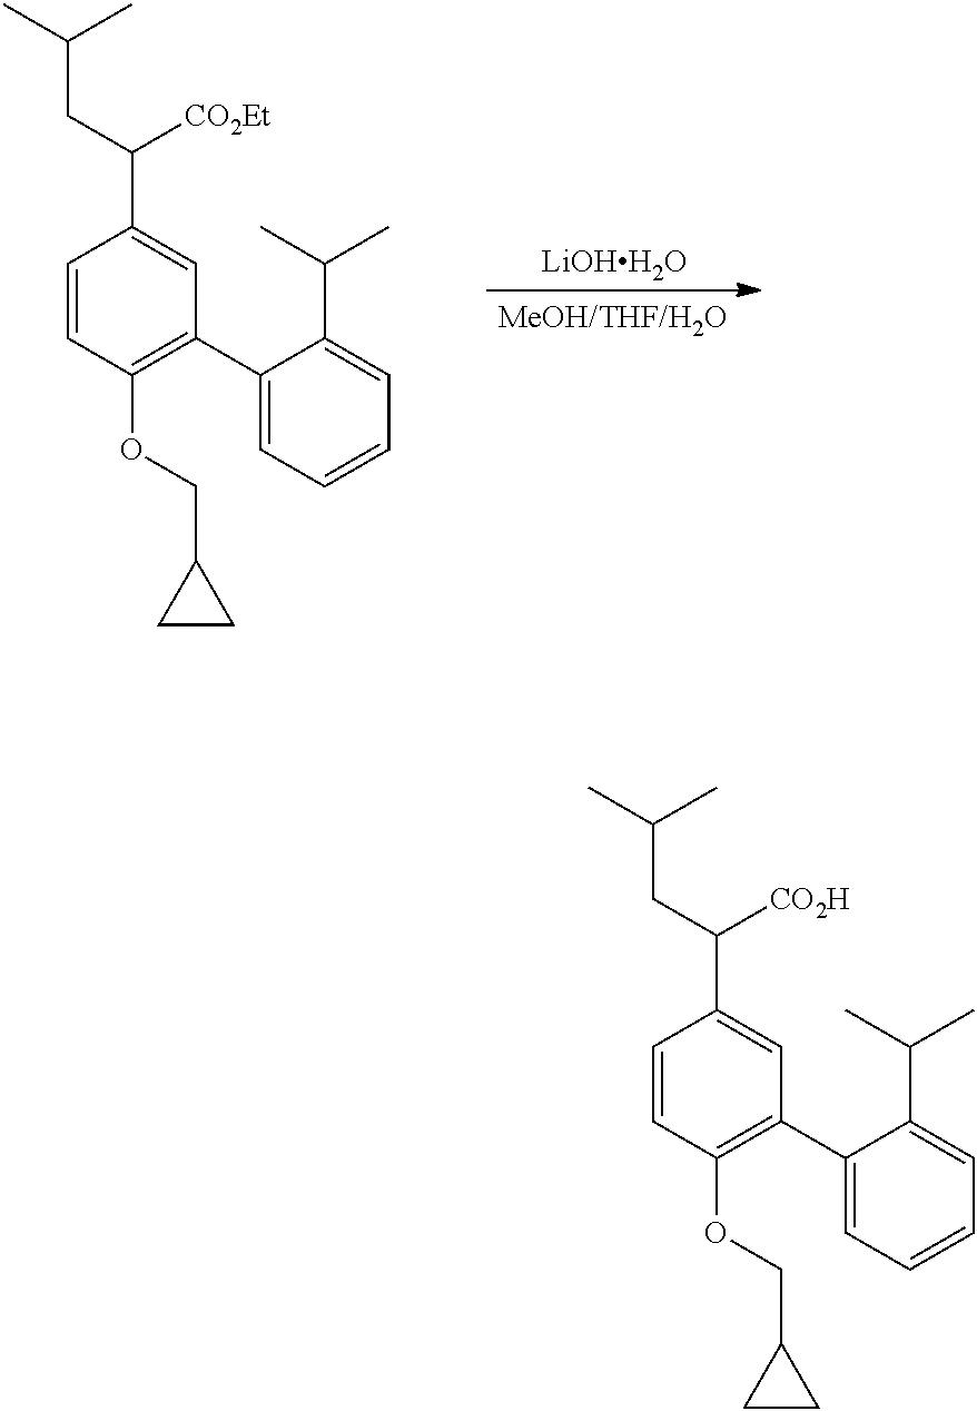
C1=CC(OCC2CC2)=C(C2=CC=CC=C2C(C)C)C=C1C(CC(C)C)[CO2Et].[LiOHH2O].C1=CC(OCC2CC2)=C(C2=CC=CC=C2C(C)C)C=C1C(CC(C)C)[CO2H]
